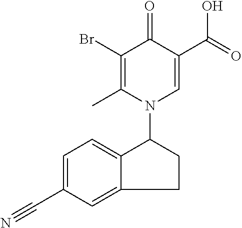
C1(Br)=C(C)N(C2C3=CC=C(C#N)C=C3CC2)C=C(C(O)=O)C1=O
